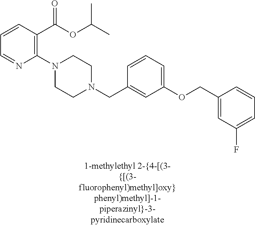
C1(N2CCN(CC3=CC(OCC4=CC(F)=CC=C4)=CC=C3)CC2)=C(C(OC(C)C)=O)C=CC=N1
